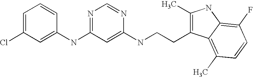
C1=C(Cl)C=C(NC2=NC=NC(NCCC3=C(C)NC4=C(F)C=CC(C)=C34)=C2)C=C1
